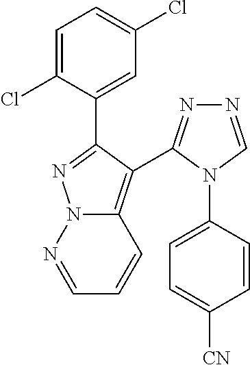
C1=C(Cl)C(C2=NN3C(=C2C2=NN=CN2C2=CC=C([CN])C=C2)C=CC=N3)=CC(Cl)=C1
